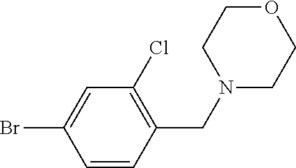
C1=CC(CN2CCOCC2)=C(Cl)C=C1Br
